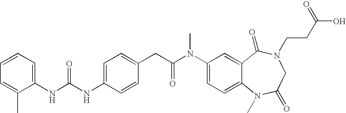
C1(NC(NC2=CC=C(CC(N(C3=CC=C4C(=C3)C(=O)N(CCC(O)=O)CC(=O)N4C)C)=O)C=C2)=O)=CC=CC=C1C
